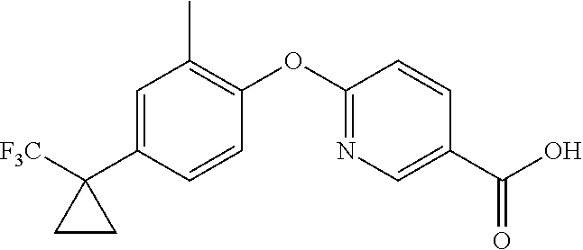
C1=C(C2([F3C])CC2)C=CC(OC2=NC=C(C(O)=O)C=C2)=C1C
